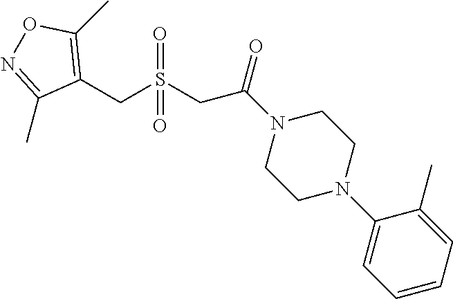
C1(N2CCN(C(CS(CC3=C(C)ON=C3C)(=O)=O)=O)CC2)=CC=CC=C1C
